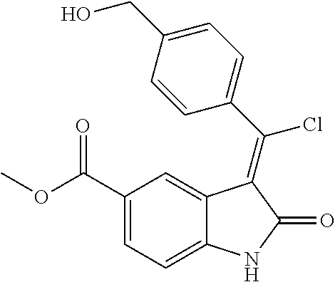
C1(C(OC)=O)=CC=C2C(=C1)C(=C(C1=CC=C(CO)C=C1)Cl)C(=O)N2
